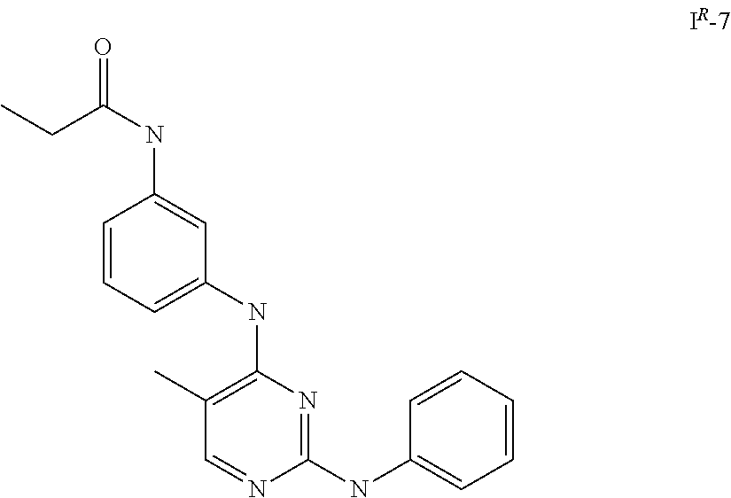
C1=CC=C(NC2=C(C)C=NC(NC3=CC=CC=C3)=N2)C=C1NC(CC)=O
